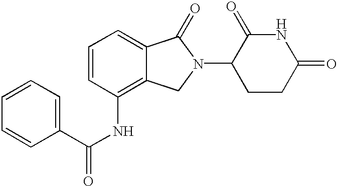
N1C(=O)CCC(N2C(=O)C3=CC=CC(NC(=O)C4=CC=CC=C4)=C3C2)C1=O
